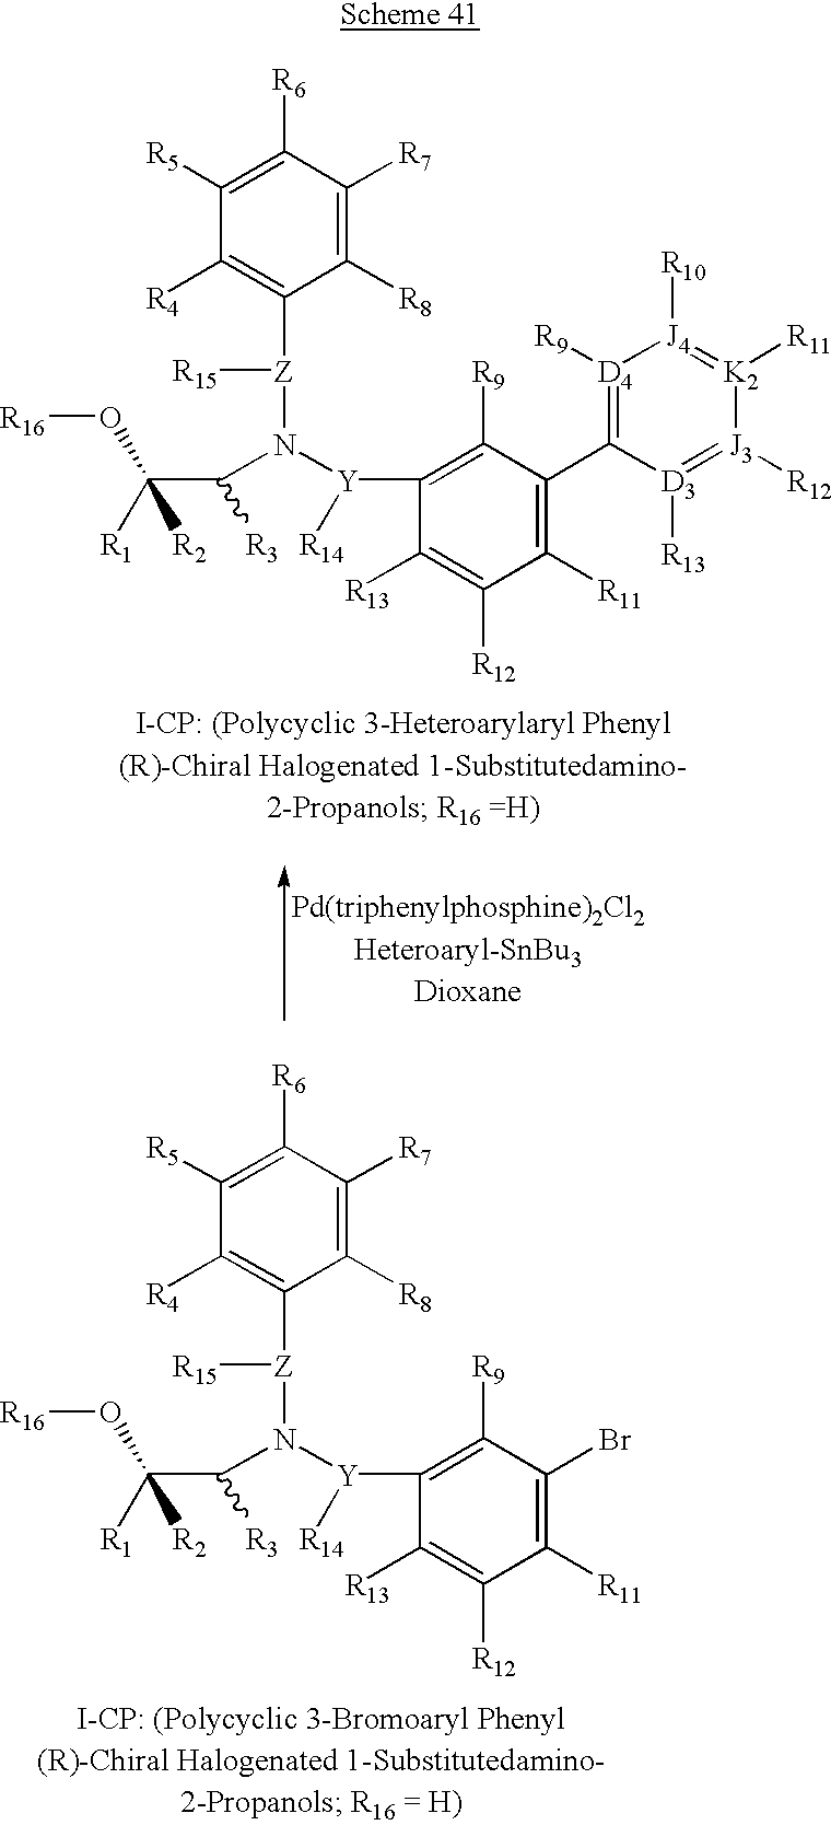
C1([R5])=C([R6])C([R7])=C([R8])C([Z]([R15])N([Y](C2=C([R9])C(Br)=C([R11])C([R12])=C2[R13])[R14])C(C(O[R16])([R2])[R1])[R3])=C1[R4].C1([R5])=C([R6])C([R7])=C([R8])C([Z]([R15])N([Y](C2=C([R9])C(C3=[D4]([R9])[J4]([R10])=[K2]([R11])[J3]([R12])=[D3]3[R13])=C([R11])C([R12])=C2[R13])[R14])C(C(O[R16])([R2])[R1])[R3])=C1[R4]
